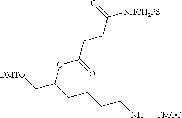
C(OC(=O)CCC([NHCH2PS])=O)(C[DMTO])CCCCN[FMOC]
